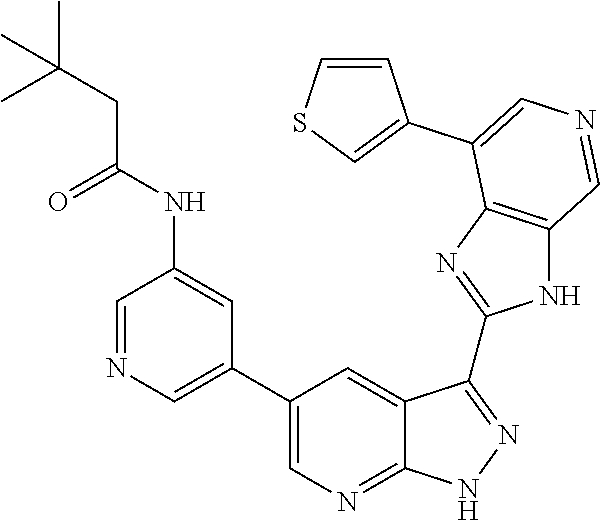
C1=NC=C(C2=CN=C3C(=C2)C(C2=NC4=C(N2)C=NC=C4C2=CSC=C2)=NN3)C=C1NC(=O)CC(C)(C)C
